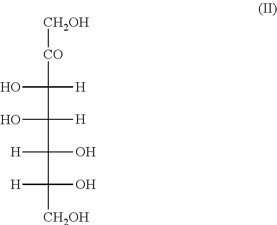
[CH2OH][CO]C([H])(O)C([H])(O)C(O)([H])C(O)([H])[CH2OH]
